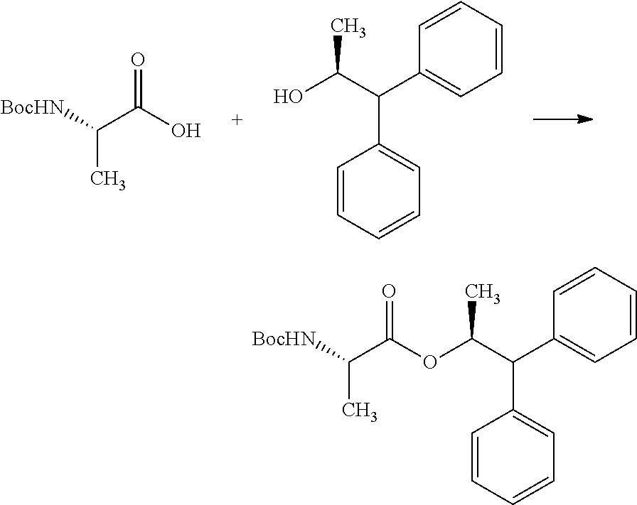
C(C)(C(=O)O)[BocHN].C1=CC=CC(C(C2=CC=CC=C2)C(O)C)=C1.C1=CC=CC(C(C2=CC=CC=C2)C(OC(=O)C(C)[BocHN])C)=C1
